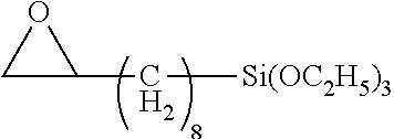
C1OC1C[Si(OC2H5)3]
